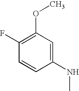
C1=C(NC)C=CC(F)=C1OC
